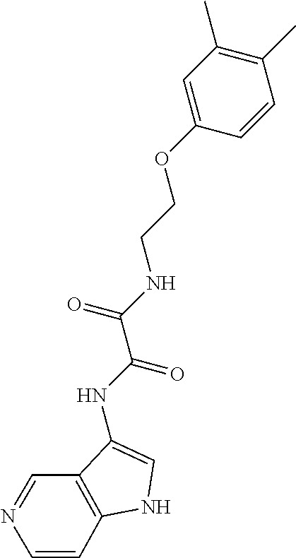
C1=C(OCCNC(C(NC2=CNC3=C2C=NC=C3)=O)=O)C=CC(C)=C1C
